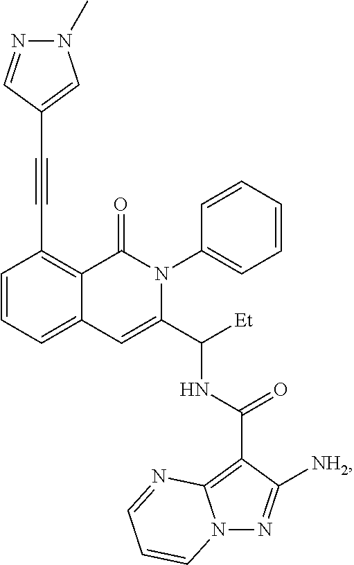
C1=CC=C2C(=C1C#CC1=CN(C)N=C1)C(=O)N(C1=CC=CC=C1)C(C([Et])NC(C1=C3N(N=C1[NH2])C=CC=N3)=O)=C2
